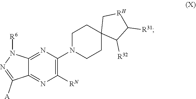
C1CN(C2=C([RN])N=C3C(=N2)N([R6])N=C3[A])CCC12C([R32])C([R31])[RH]C2
